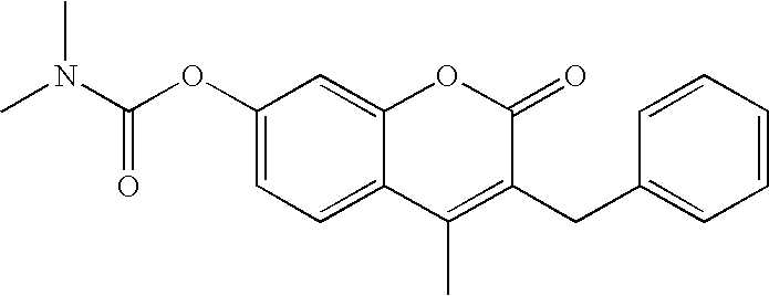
C1(OC(N(C)C)=O)=CC=C2C(=C1)OC(=O)C(CC1=CC=CC=C1)=C2C
